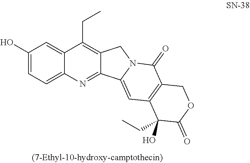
C1(O)=CC=C2C(=C1)C(CC)=C1C(=N2)C2=CC3=C(C(=O)N2C1)COC(=O)C3(CC)O
